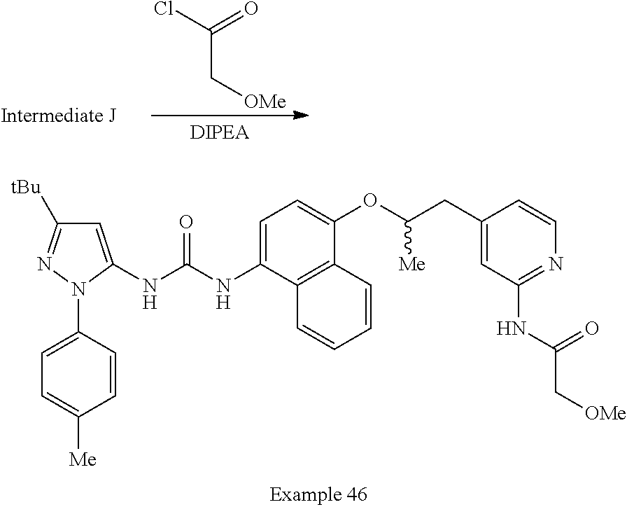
ClC(C[OMe])=O.C1=C(NC(NC2=CC=C(OC(CC3=CC(NC(C[OMe])=O)=NC=C3)[Me])C3=C2C=CC=C3)=O)N(C2=CC=C([Me])C=C2)N=C1[tBu]
